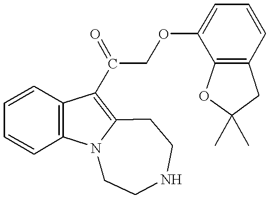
C1=CC2=C(C=C1)C(C(COC1=CC=CC3=C1OC(C)(C)C3)=O)=C1N2CCNCC1
